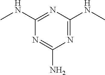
N1=C(NC)N=C(NC)N=C1N
